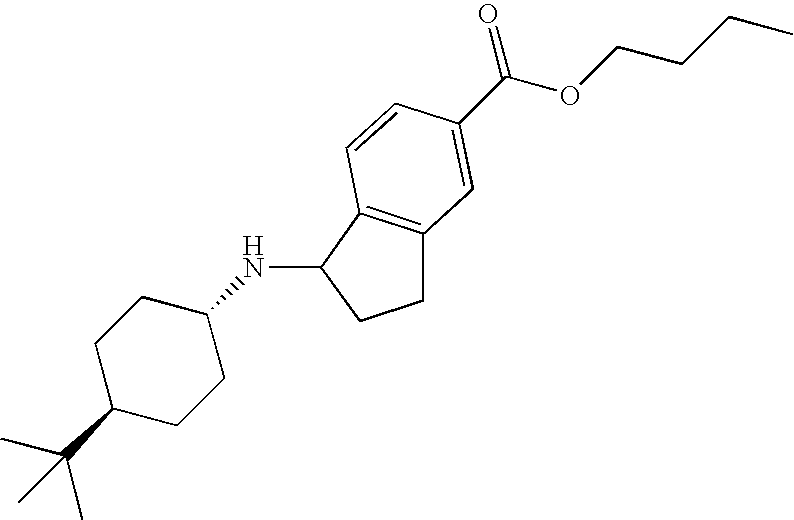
C1C2=C(C(NC3CCC(C(C)(C)C)CC3)C1)C=CC(C(OCCCC)=O)=C2
